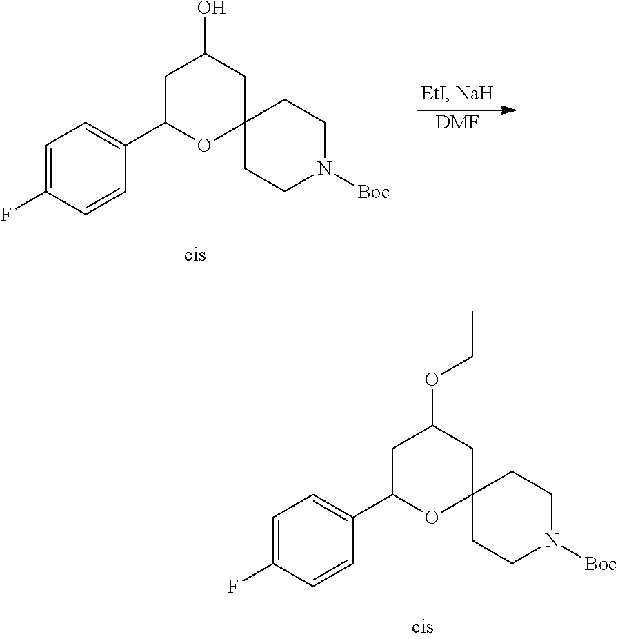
C1=C(F)C=CC(C2OC3(CC(O)C2)CCN([Boc])CC3)=C1.[DMF].C1=C(F)C=CC(C2OC3(CC(OCC)C2)CCN([Boc])CC3)=C1
